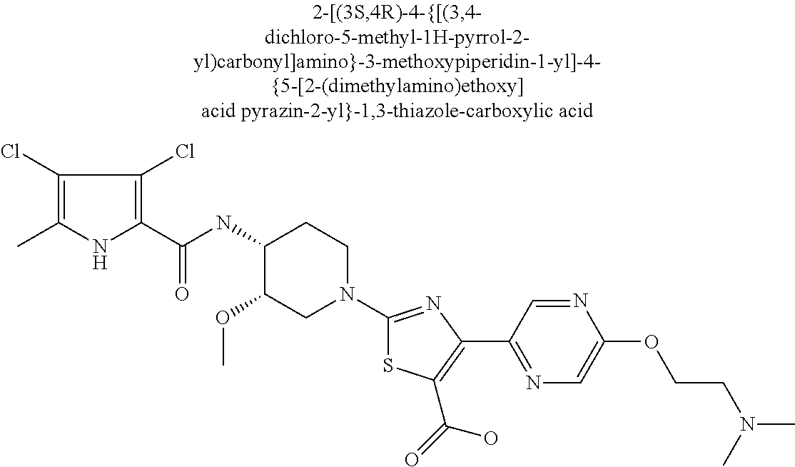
C1(Cl)=C(C)NC(C(=O)NC2C(OC)CN(C3=NC(C4=NC=C(OCCN(C)C)N=C4)=C(C(=O)O)S3)CC2)=C1Cl
